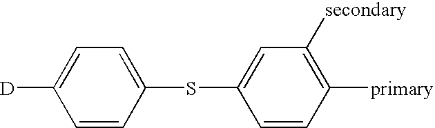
C1=CC(SC2=CC([secondary])=C([primary])C=C2)=CC=C1[D]
